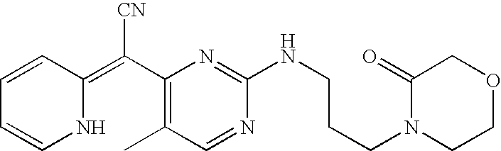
N1C(=C(C2=C(C)C=NC(NCCCN3C(=O)COCC3)=N2)[CN])C=CC=C1
